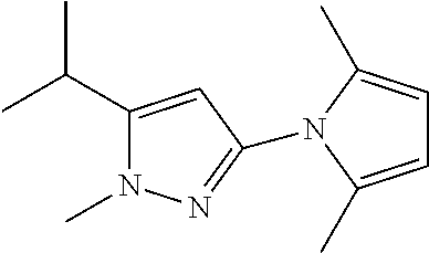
C1(C(C)C)=CC(N2C(C)=CC=C2C)=NN1C
